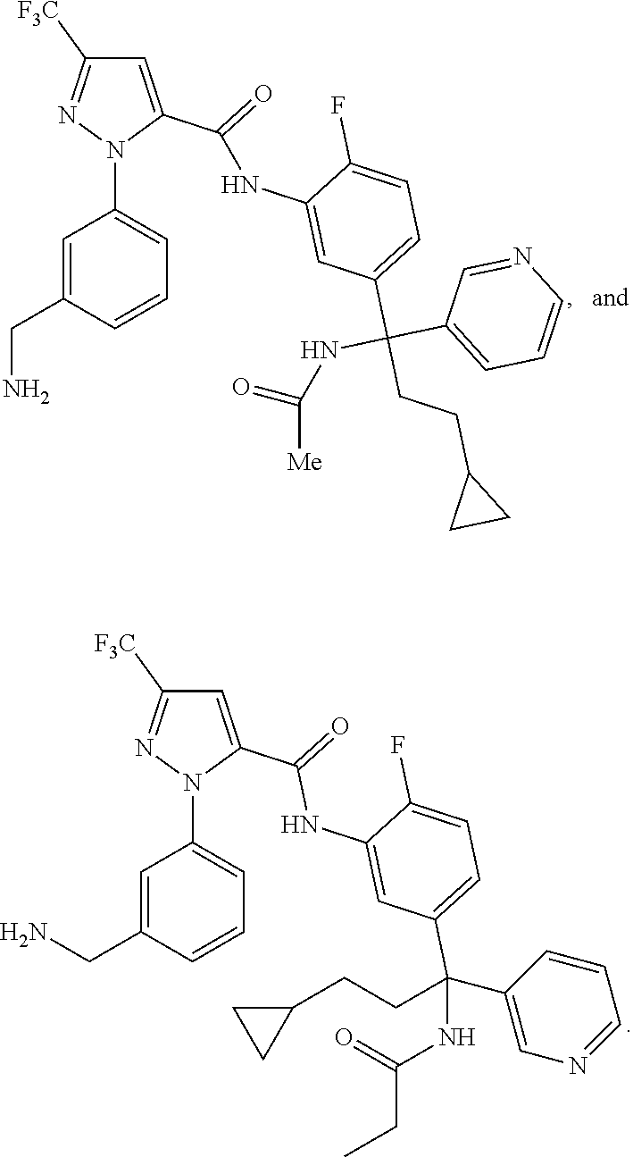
C1=C(C(=O)NC2=CC(C(CCC3CC3)(C3=CC=CN=C3)NC([Me])=O)=CC=C2F)N(C2=CC=CC(CN)=C2)N=C1[F3C].C1=C(C(=O)NC2=CC(C(C3=CN=CC=C3)(NC(=O)CC)CCC3CC3)=CC=C2F)N(C2=CC=CC(CN)=C2)N=C1[F3C]
